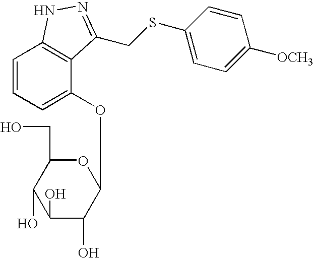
C1(O)C(O)C(OC2=CC=CC3=C2C(CSC2=CC=C([OCH3])C=C2)=NN3)OC(CO)C1O
